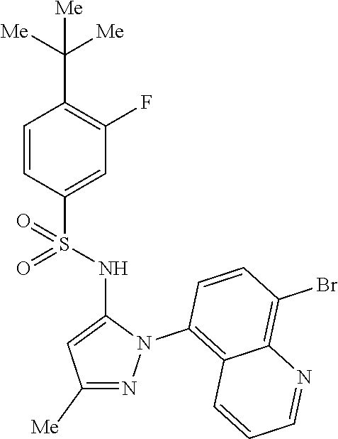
C1=CC(S(NC2=CC([Me])=NN2C2=C3C(=C(Br)C=C2)N=CC=C3)(=O)=O)=CC(F)=C1C([Me])([Me])[Me]
